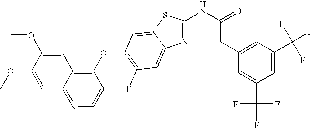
C1=C(OC)C(OC)=CC2=NC=CC(OC3=C(F)C=C4C(=C3)SC(NC(=O)CC3=CC(C(F)(F)F)=CC(C(F)(F)F)=C3)=N4)=C12
